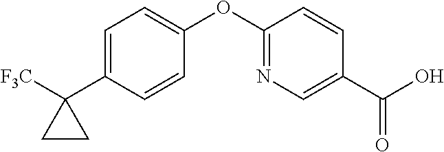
C1(OC2=NC=C(C(O)=O)C=C2)=CC=C(C2([F3C])CC2)C=C1
